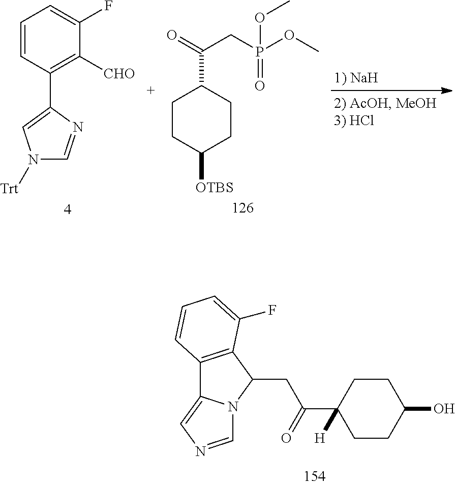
C1CC(O)CCC1(C(=O)CC1C2=C(C3=CN=CN13)C=CC=C2F)[H].C1=CC(C2=CN([Trt])C=N2)=C([CHO])C(F)=C1.C1CC([OTBS])CCC1C(=O)CP(OC)(OC)=O
